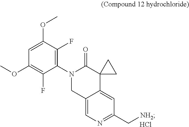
C1=C(OC)C(F)=C(N2CC3=CN=C(C[NH2])C=C3C3(C2=O)CC3)C(F)=C1OC.Cl
